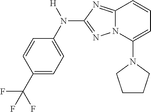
C1=CC(C(F)(F)F)=CC=C1N([H])C1=NN2C(=N1)C=CC=C2N1CCCC1
